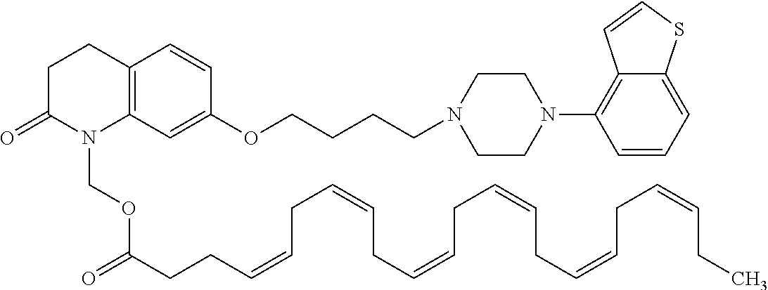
C12=C(C=C(OCCCCN3CCN(C4=C5C(=CC=C4)SC=C5)CC3)C=C1)N(COC(CCC=CCC=CCC=CCC=CCC=CCC=CCC)=O)C(=O)CC2
